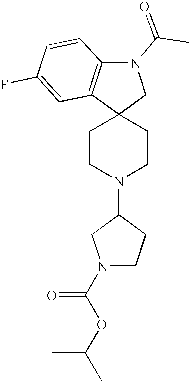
C1CN(C2CN(C(OC(C)C)=O)CC2)CCC12CN(C(=O)C)C1=C2C=C(F)C=C1
